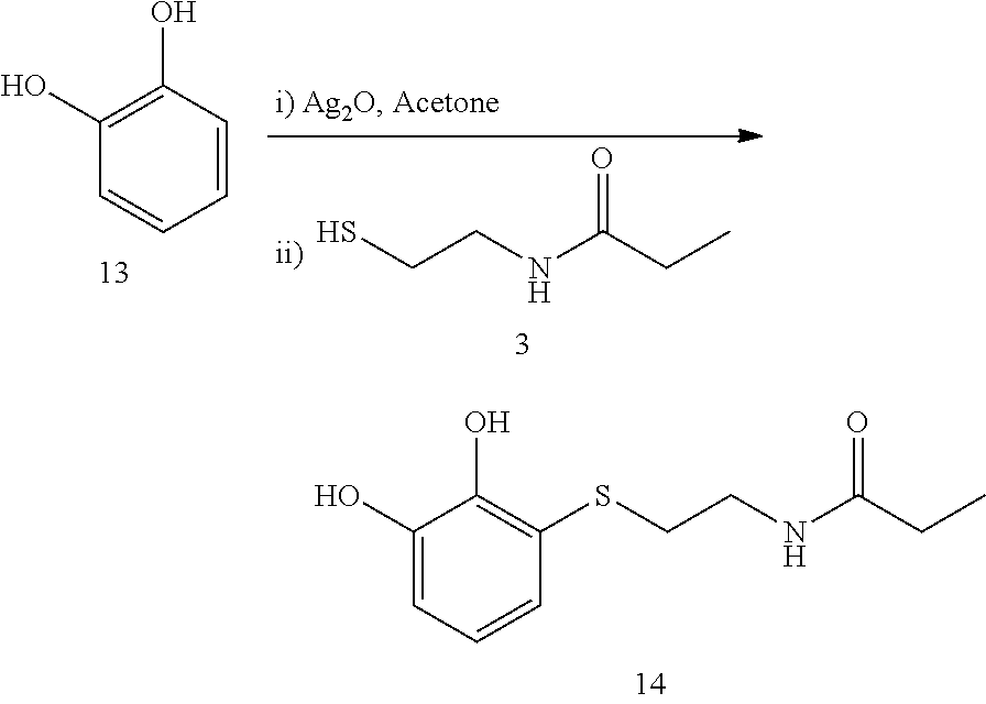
S(CCNC(CC)=O)C1=C(O)C(O)=CC=C1.C1(O)=C(O)C=CC=C1.SCCNC(CC)=O
